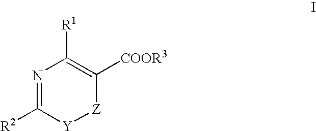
N1=C([R2])[Y][Z]C([COOR3])=C1[R1]
